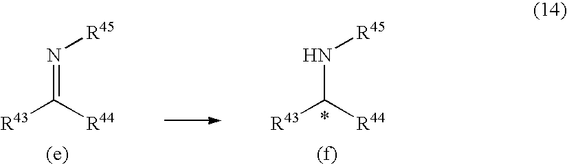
[R43]C([R44])=N[R45].[R43]C([R44])N[R45]
